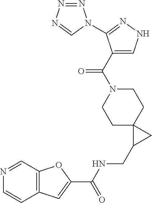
C12=C(C=NC=C1)OC(C(NCC1CC13CCN(C(=O)C1=CNN=C1N1N=NN=C1)CC3)=O)=C2
